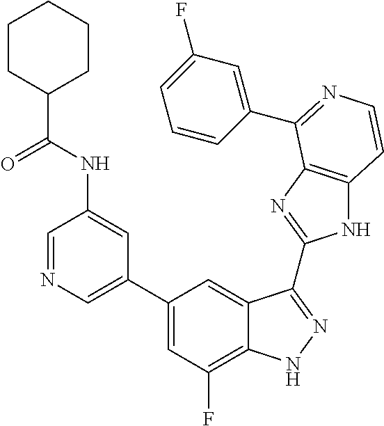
C1(C2=CN=CC(NC(C3CCCCC3)=O)=C2)=CC(F)=C2C(=C1)C(C1=NC3=C(N1)C=CN=C3C1=CC(F)=CC=C1)=NN2
